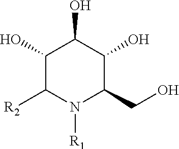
C1(O)C([R2])N([R1])C(CO)C(O)C1O
